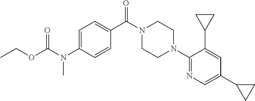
CCOC(N(C1=CC=C(C(N2CCN(C3=NC=C(C4CC4)C=C3C3CC3)CC2)=O)C=C1)C)=O
